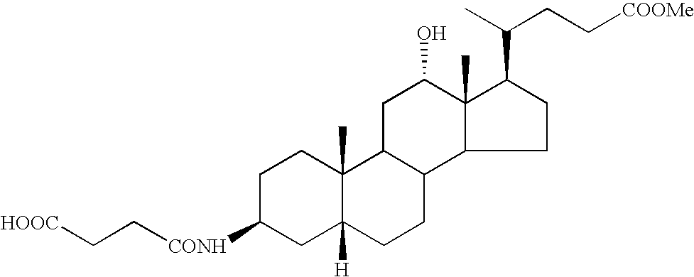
C1C([CONH]CC[HOOC])CC2([H])C(C)(C1)C1C(CC2)C2CCC(C(C)CC[COOMe])C2(C)C(O)C1
